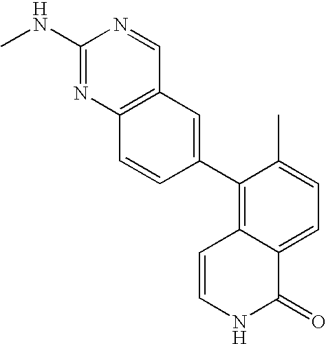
C1(NC)=NC2=C(C=N1)C=C(C1=C3C(=CC=C1C)C(=O)NC=C3)C=C2
